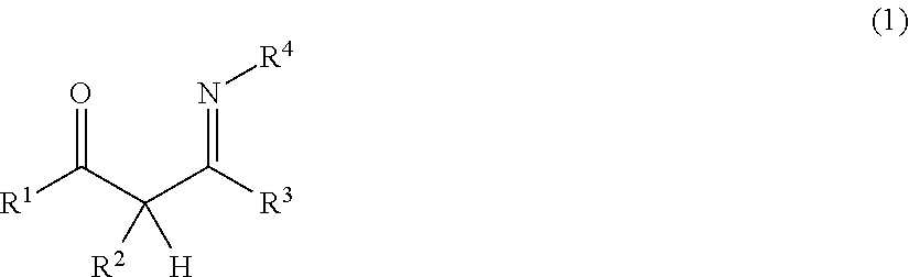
[R1]C(C(C([R3])=N[R4])([R2])[H])=O
